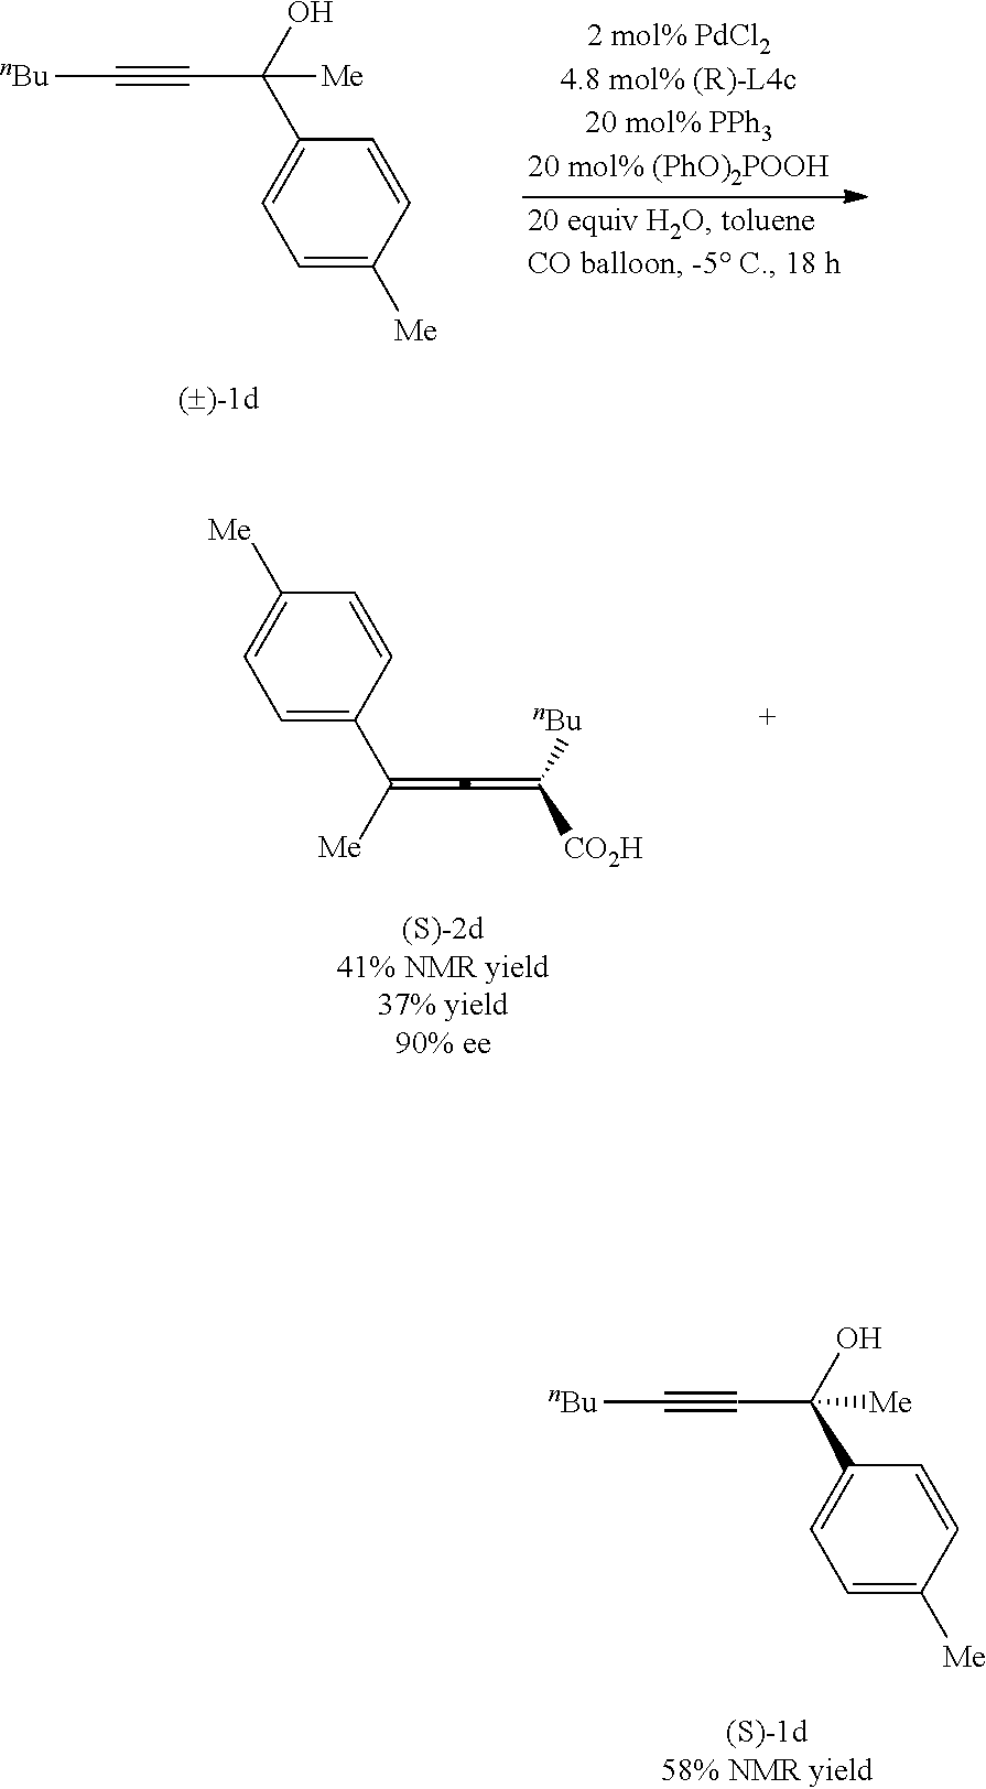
C1=C(C([Me])=C=C([nBu])[CO2H])C=CC([Me])=C1.C1=C([Me])C=CC(C(O)([Me])C#C[nBu])=C1.C1=C([Me])C=CC(C(O)([Me])C#C[nBu])=C1
